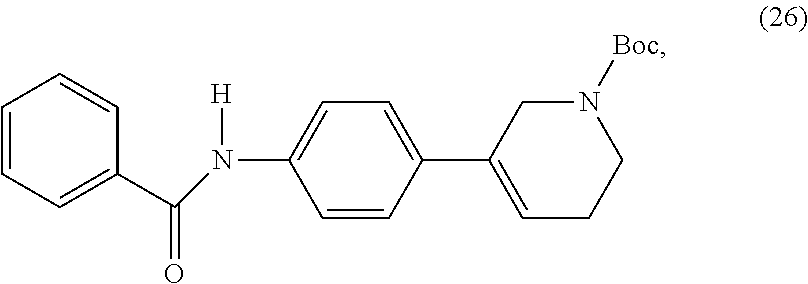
C1=CC=C(C(=O)N([H])C2=CC=C(C3=CCCN([Boc])C3)C=C2)C=C1
